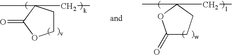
CC1(CC)CCOC1=O.CC1(CC)CCC(=O)O1
